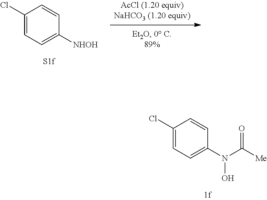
C1(Cl)=CC=C([NHOH])C=C1.C1=C(Cl)C=CC(N(C([Me])=O)O)=C1
